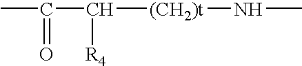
CC(=O)C([(CH2)t]NC)[R4]
